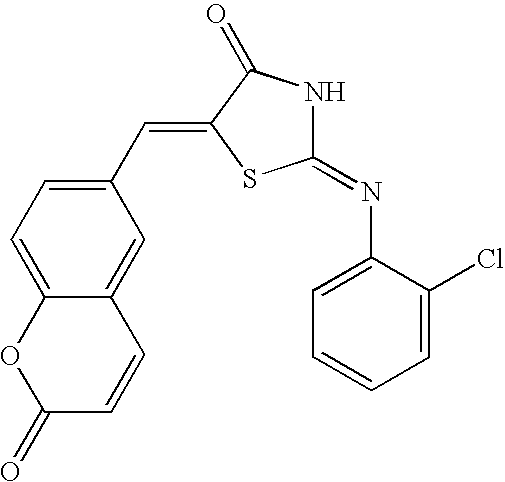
C1(=NC2=CC=CC=C2Cl)NC(=O)C(=CC2=CC=C3C(=C2)C=CC(=O)O3)S1
